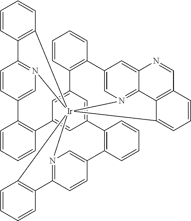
C1=CC2=C(C=C1)[Ir]1345N6=C2C=CC(=C6)C2=C(C=CC=C2)C2=CC(=CC(=C2)C2=C(C=CC=C2)C2=CN1=C1C(=C2)N=CC2=C1C3=CC=C2)C1=C(C=CC=C1)C1=CN4=C(C=C1)C1=C5C=CC=C1
